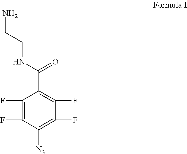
C1(F)=C(F)C([N3])=C(F)C(F)=C1C(NCCN)=O
